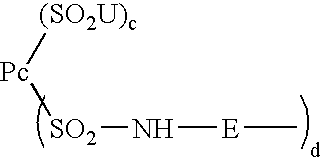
[Pc]([(SO2U)c])[SO2]N[E]C
